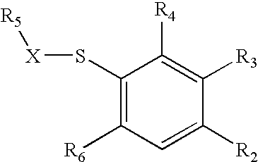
C1(S[X][R5])=C([R6])C=C([R2])C([R3])=C1[R4]
